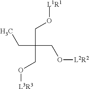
C(C(CO[L2R2])(CO[L1R1])CO[L3R3])C
